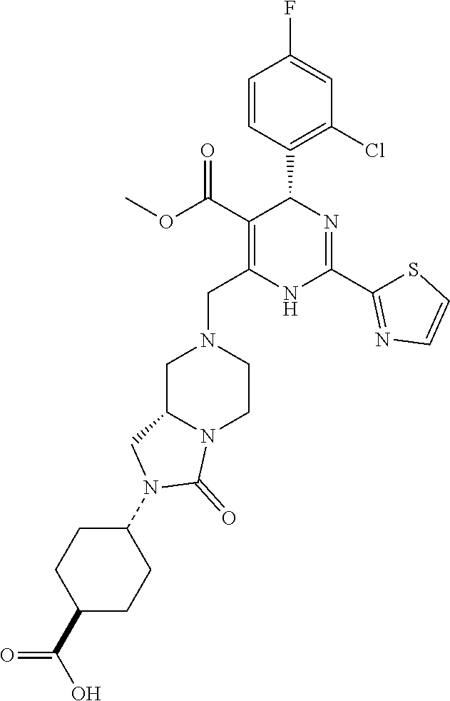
C1(Cl)=C(C2C(C(=O)OC)=C(CN3CC4N(CC3)C(=O)N(C3CCC(C(O)=O)CC3)C4)NC(C3=NC=CS3)=N2)C=CC(F)=C1
